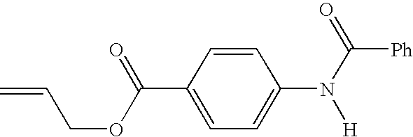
C1(C(OCC=C)=O)=CC=C(N([H])C([Ph])=O)C=C1
